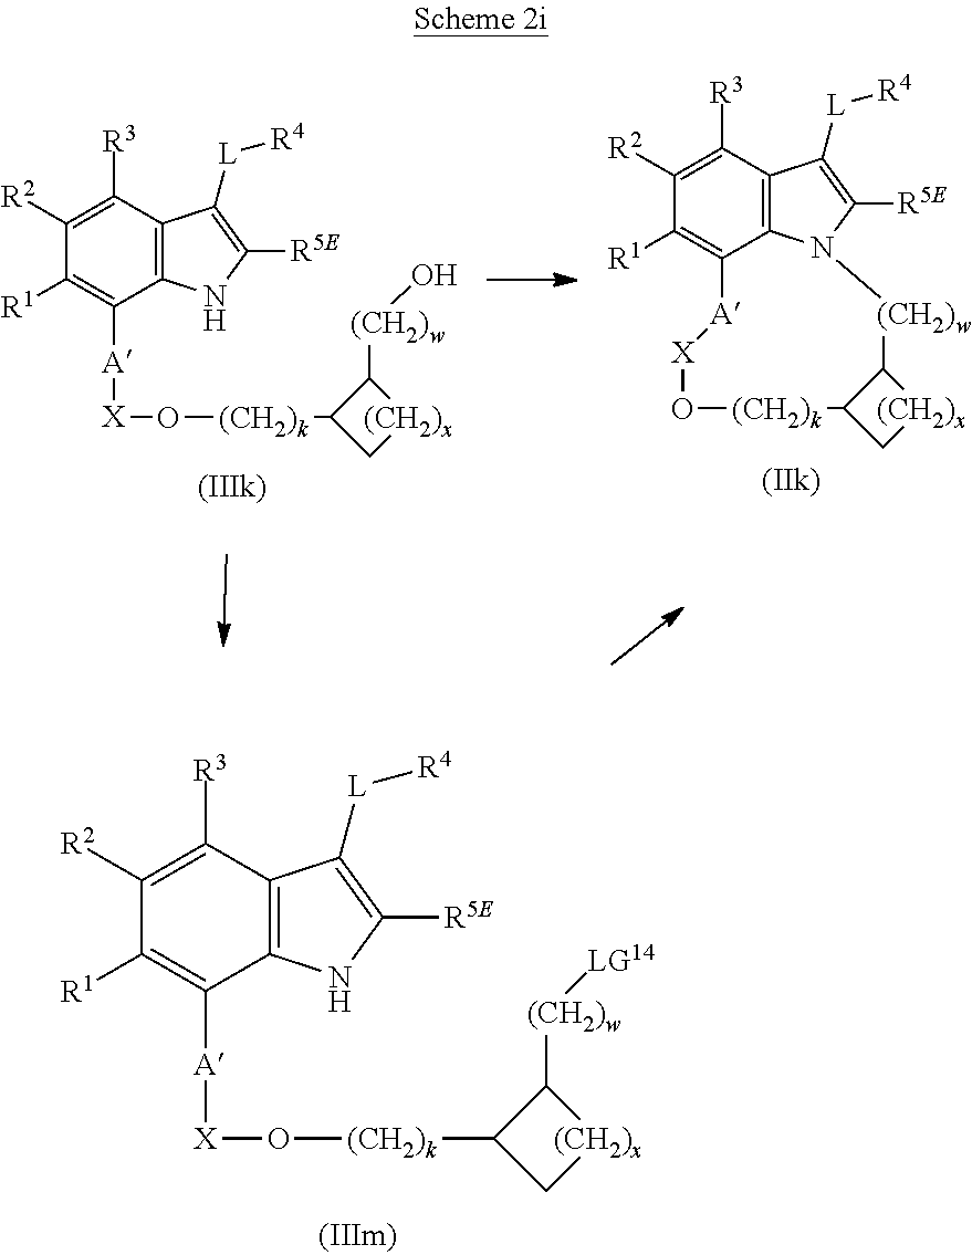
C12=C(C([R3])=C([R2])C([R1])=C1[A][X]O[(CH2)k]C1C[(CH2)x]C1[(CH2)w][LG14])C([L][R4])=C([R5E])N2.C12=C(C([R3])=C([R2])C([R1])=C1[A][X]O[(CH2)k]C1C[(CH2)x]C1[(CH2)w]O)C([L][R4])=C([R5E])N2.C12=C3C([R3])=C([R2])C([R1])=C1[A][X]O[(CH2)k]C1C[(CH2)x]C1[(CH2)w]N2C([R5E])=C3[L][R4]
